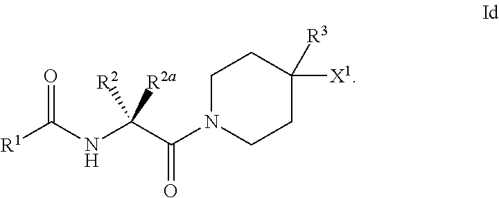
O=C(NC(C(N1CCC([X1])([R3])CC1)=O)([R2])[R2a])[R1]
